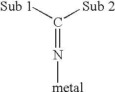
N([metal])=C([Sub 1])[Sub 2]
